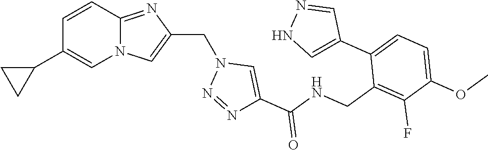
N12C(=NC(CN3N=NC(C(NCC4=C(F)C(OC)=CC=C4C4=CNN=C4)=O)=C3)=C1)C=CC(C1CC1)=C2
